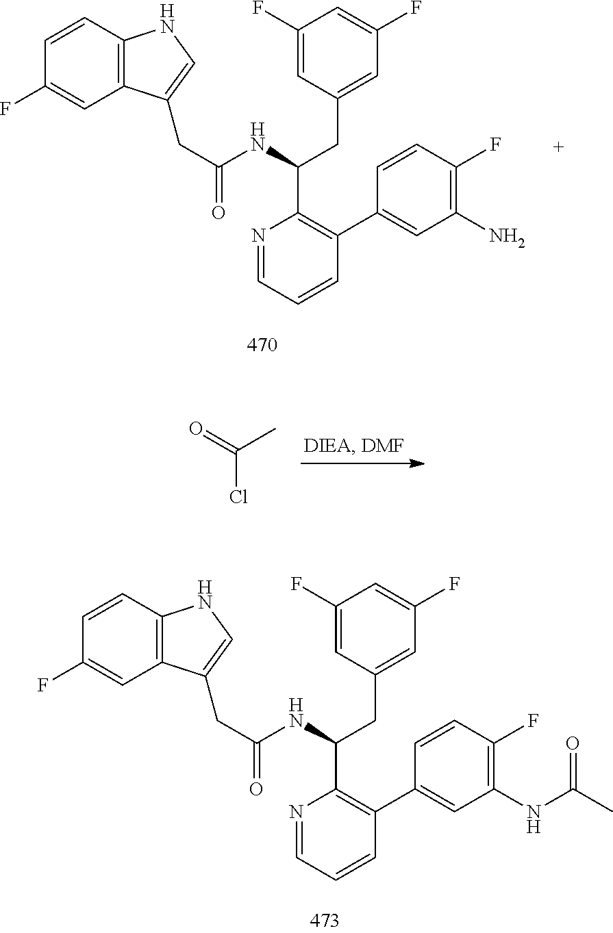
N1=CC=CC(C2=CC(N)=C(F)C=C2)=C1C(CC1=CC(F)=CC(F)=C1)NC(=O)CC1=CNC2=C1C=C(F)C=C2.O=C(C)Cl.N1=CC=CC(C2=CC(NC(C)=O)=C(F)C=C2)=C1C(CC1=CC(F)=CC(F)=C1)NC(=O)CC1=CNC2=C1C=C(F)C=C2
